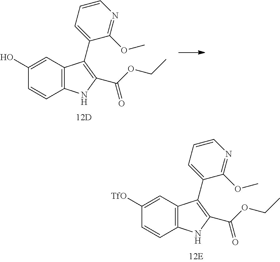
C12=C(NC(C(OCC)=O)=C1C1=CC=CN=C1OC)C=CC(O)=C2.C12=C(NC(C(OCC)=O)=C1C1=CC=CN=C1OC)C=CC([TfO])=C2
